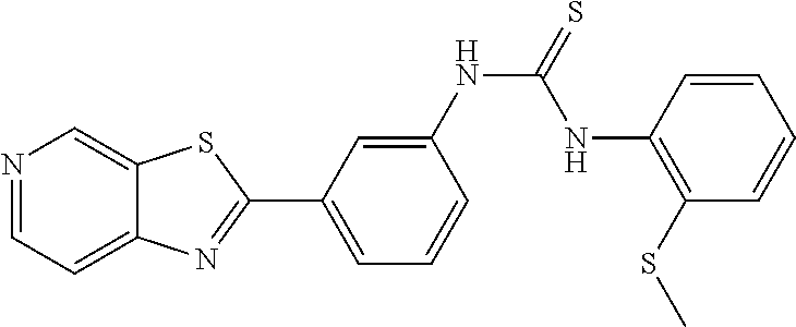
N1=CC=C2C(=C1)SC(C1=CC=CC(NC(=S)NC3=C(SC)C=CC=C3)=C1)=N2
